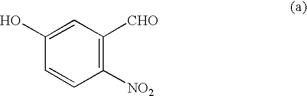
C1=CC([NO2])=C([CHO])C=C1O
